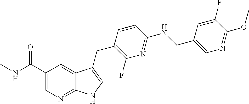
C1(C(NC)=O)=CN=C2C(=C1)C(CC1=C(F)N=C(NCC3=CN=C(OC)C(F)=C3)C=C1)=CN2
